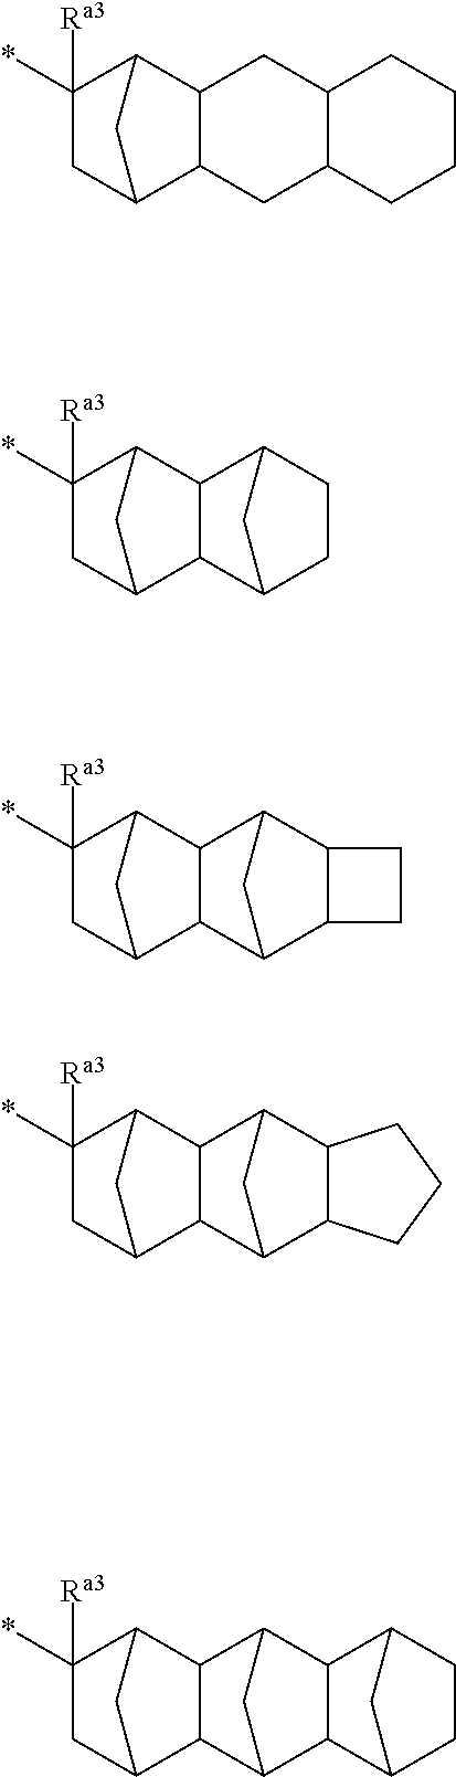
C12C3CC(*)([Ra3])C(C1CC1C(C2)CCCC1)C3.C12CC(*)([Ra3])C(C1)C1C2C2CCC1C2.C12CC(*)([Ra3])C(C1)C1C2C2C3C(C1C2)CC3.C12CC(*)([Ra3])C(C1)C1C2C2C3C(C1C2)CCC3.C12CC(*)([Ra3])C(C1)C1C2C2CC1C1C2C2CCC1C2
